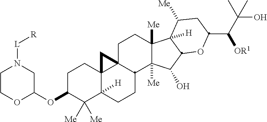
C1C(OC2CN([L][R])CCO2)C([Me])([Me])C2([H])C3(C1)C1(C(CC2)C2([Me])C([Me])(CC1)C1([H])C(C2O)OC(C(C(C)(O)C)[OR1])CC1[Me])C3
